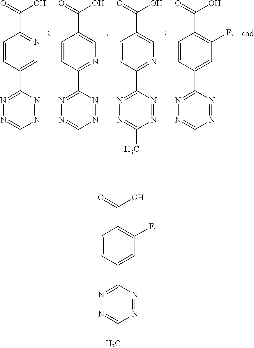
C1=CC(C2=NN=C(C)N=N2)=CC(F)=C1C(=O)O.C1=CC(C2=NN=CN=N2)=CN=C1C(=O)O.C1=CC(C2=NN=CN=N2)=NC=C1C(=O)O.C1=CC(C2=NN=C(C)N=N2)=NC=C1C(=O)O.C1=CC(C2=NN=CN=N2)=CC(F)=C1C(=O)O
